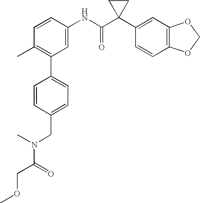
C1=CC(NC(C2(C3=CC4=C(C=C3)OCO4)CC2)=O)=CC(C2=CC=C(CN(C(COC)=O)C)C=C2)=C1C
